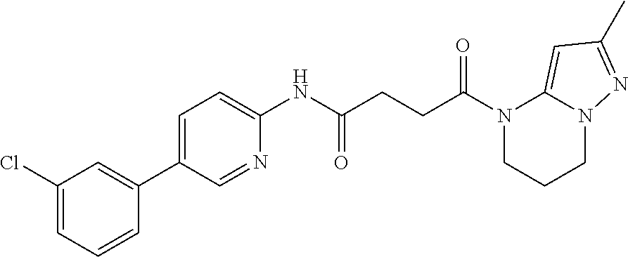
C1(NC(CCC(N2CCCN3C2=CC(C)=N3)=O)=O)=CC=C(C2=CC(Cl)=CC=C2)C=N1
